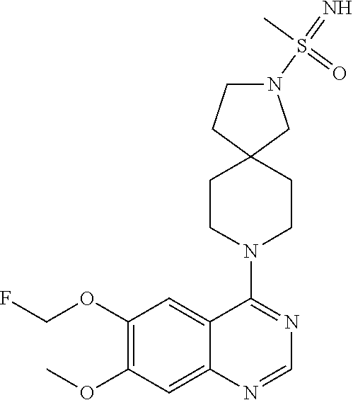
C1(N2CCC3(CC2)CN(S(=N)(C)=O)CC3)=NC=NC2=CC(OC)=C(OCF)C=C12
